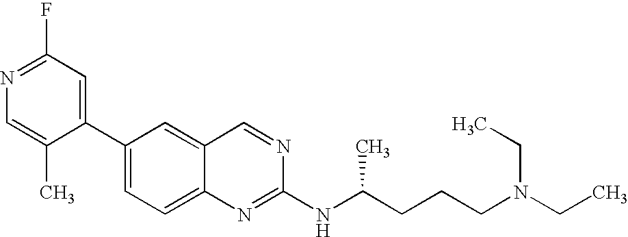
C1(C2=CC=C3C(=C2)C=NC(NC(CCCN(CC)CC)C)=N3)=CC(F)=NC=C1C
